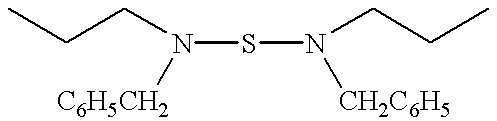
S(N([CH2C6H5])CCC)N(CCC)[C6H5CH2]
